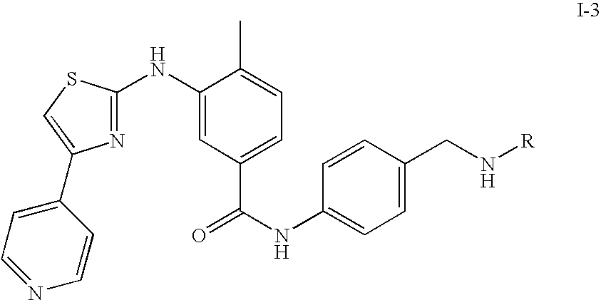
C1(NC2=NC(C3=CC=NC=C3)=CS2)=CC(C(NC2=CC=C(CN[R])C=C2)=O)=CC=C1C
